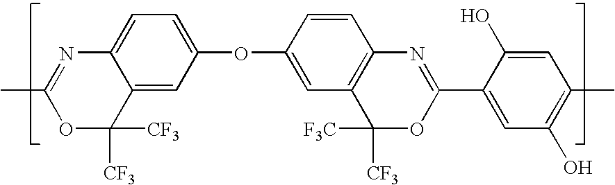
O1C([CF3])([CF3])C2=CC(OC3=CC4=C(C=C3)N=C(C3=CC(O)=C(C)C=C3O)OC4([F3C])[CF3])=CC=C2N=C1C
